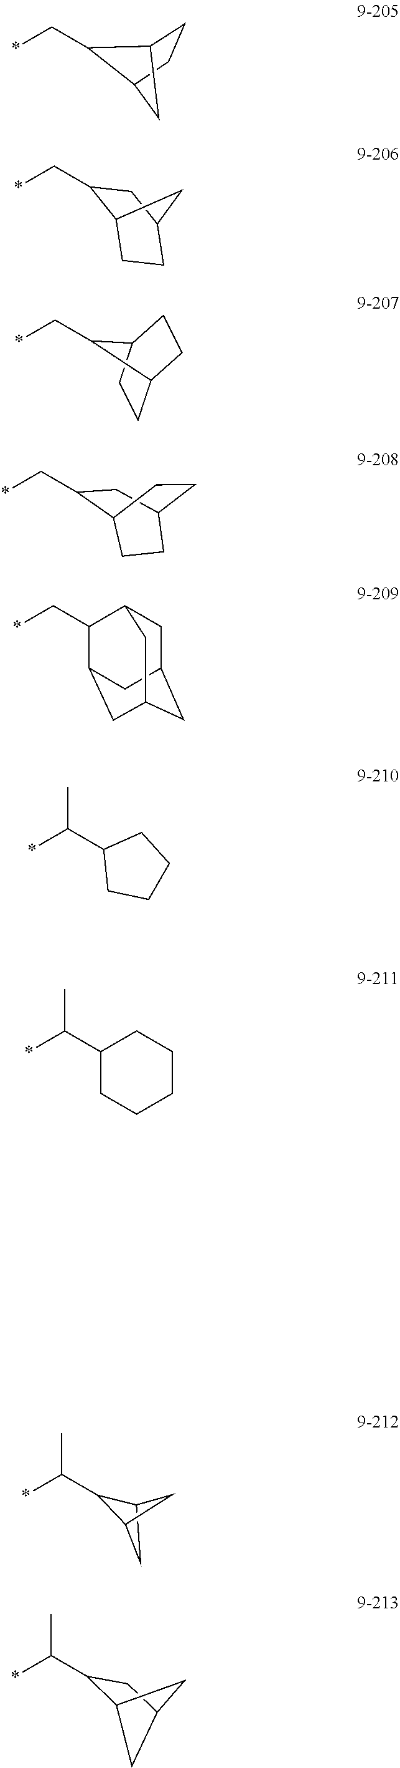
*C(C1C2CC1C2)C.*CC1C2CCC1C2.C12CCC(CC1C*)C2.*CC1C2CCC1CC2.*CC1CC2CCC1CC2.*CC1C2CC3CC(CC1C3)C2.*C(C1CCCC1)C.*C(C1CCCCC1)C.*C(C1C2CC(C1)C2)C
